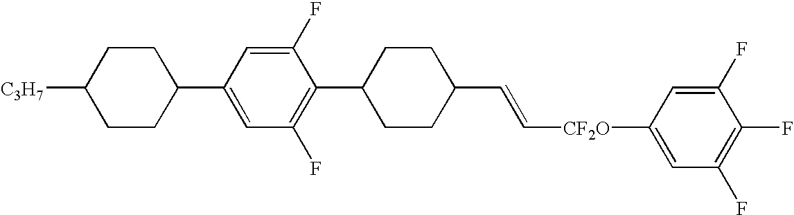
C([CF2O]C1=CC(F)=C(F)C(F)=C1)=CC1CCC(C2=C(F)C=C(C3CCC([C3H7])CC3)C=C2F)CC1
